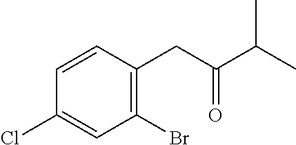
C1(Cl)=CC(Br)=C(CC(C(C)C)=O)C=C1
